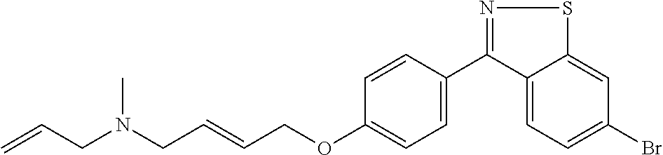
C12=CC=C(Br)C=C1SN=C2C1=CC=C(OCC=CCN(CC=C)C)C=C1
